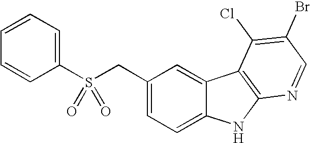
C1(CS(C2=CC=CC=C2)(=O)=O)=CC=C2C(=C1)C1=C(N2)N=CC(Br)=C1Cl
